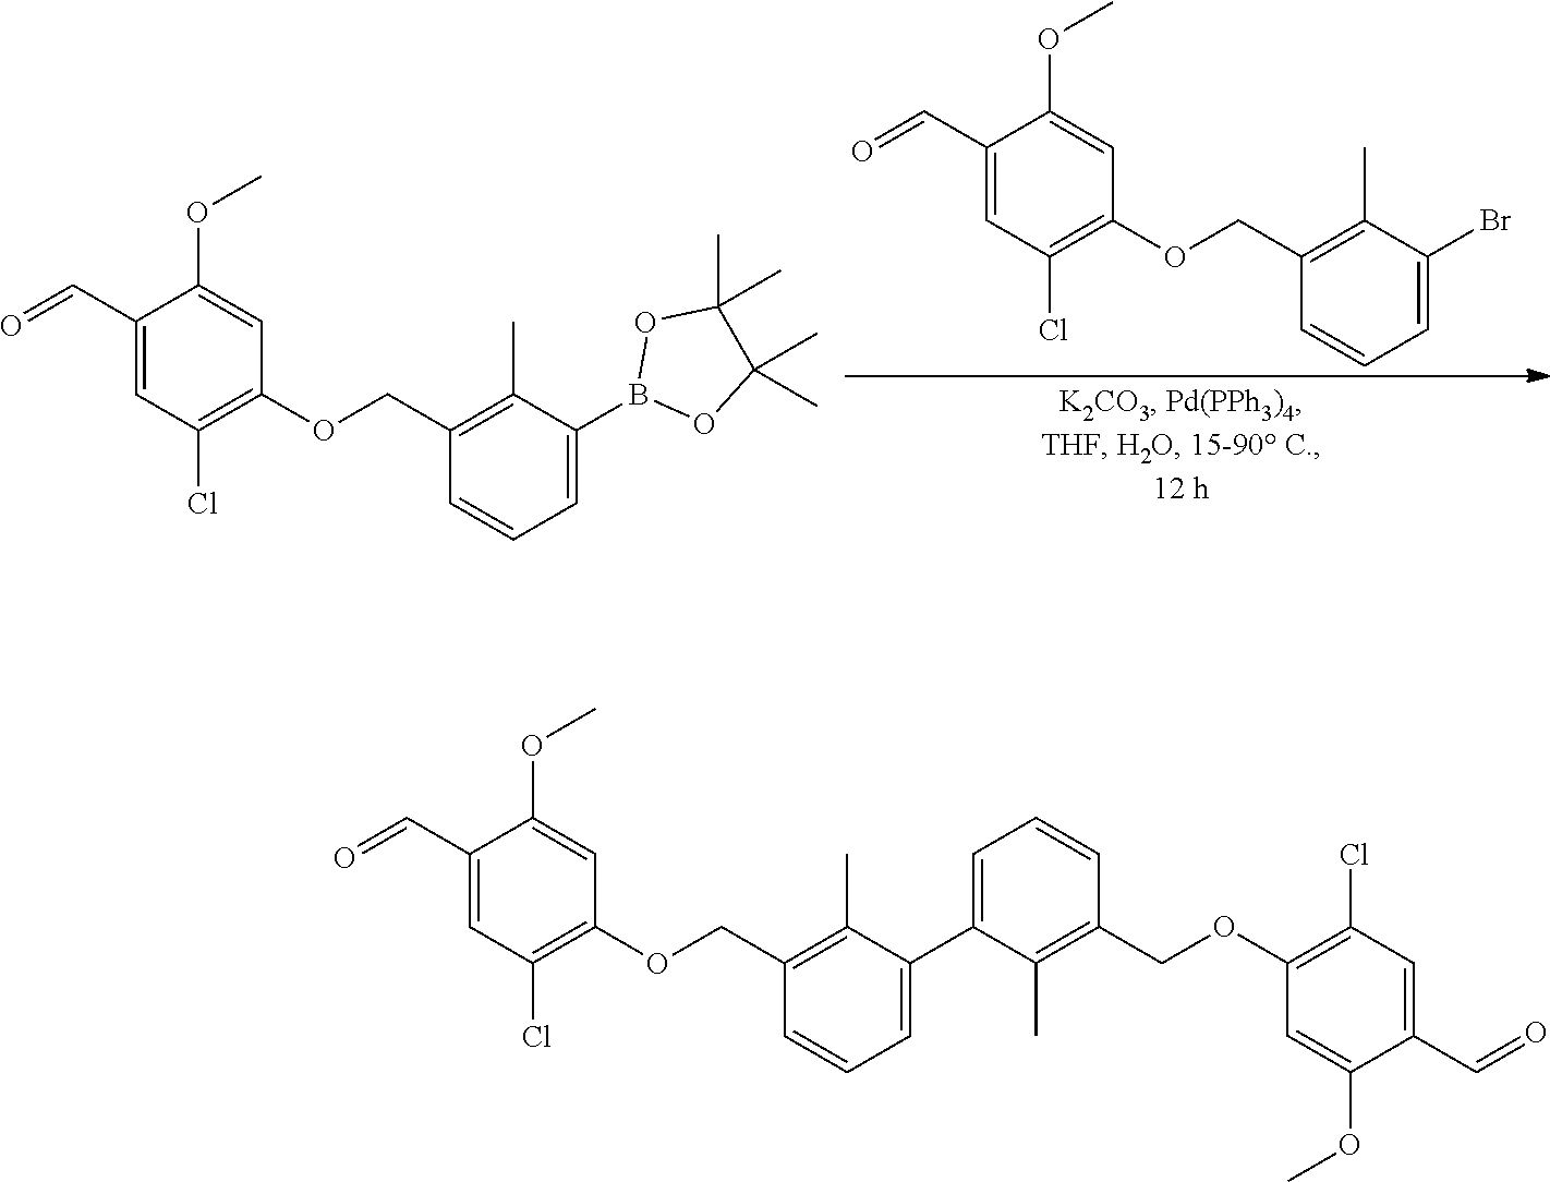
C1(C=O)=CC(Cl)=C(OCC2=C(C)C(C3=CC=CC(COC4=C(Cl)C=C(C=O)C(OC)=C4)=C3C)=CC=C2)C=C1OC.C1(C=O)=CC(Cl)=C(OCC2=C(C)C(Br)=CC=C2)C=C1OC.C1(C=O)=CC(Cl)=C(OCC2=C(C)C(B3OC(C)(C)C(C)(C)O3)=CC=C2)C=C1OC
